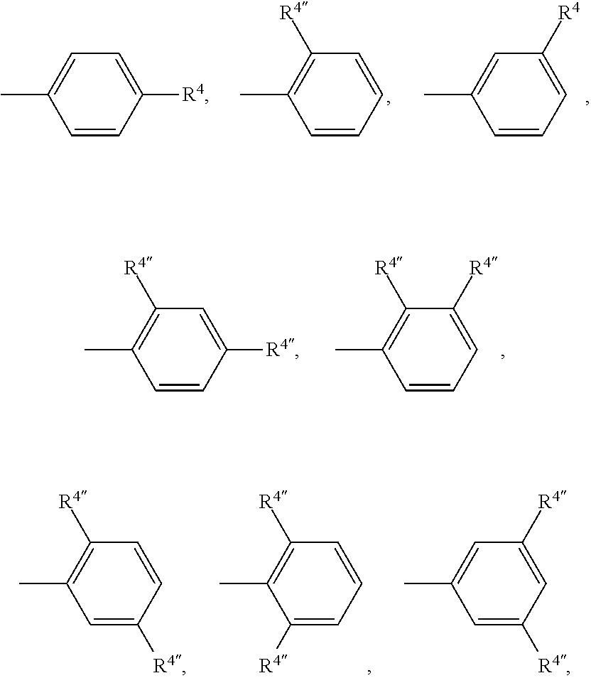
C1=CC([R4])=C(C)C=C1.C1=C([R4])C=C(C)C=C1.C1([R4])=CC=C(C)C=C1.C1=C([R4])C([R4])=C(C)C=C1.C1([R4])=CC([R4])=C(C)C=C1.C1=CC([R4])=C(C)C([R4])=C1.C1=CC([R4])=C(C)C=C1[R4].C1=C([R4])C=C(C)C=C1[R4]
